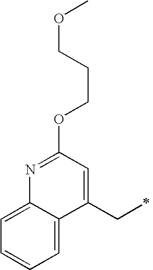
N1=C(OCCCOC)C=C(CC)C2=CC=CC=C12
